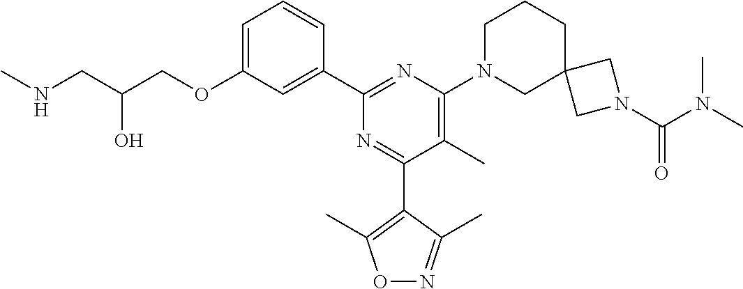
C1=C(OCC(CNC)O)C=C(C2=NC(N3CC4(CCC3)CN(C(N(C)C)=O)C4)=C(C)C(C3=C(C)ON=C3C)=N2)C=C1
